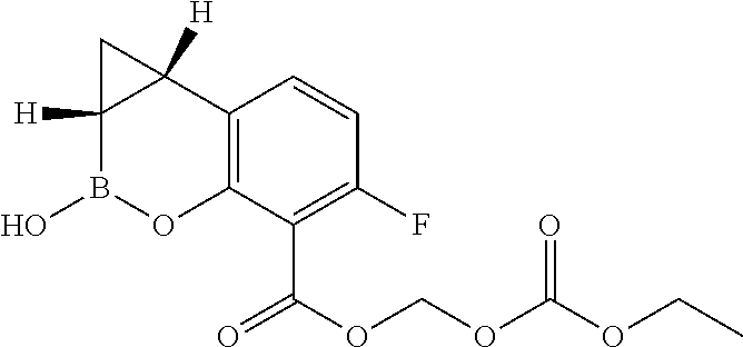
C12=C(C(C(OCOC(OCC)=O)=O)=C(F)C=C1)OB(O)C1([H])C2([H])C1
